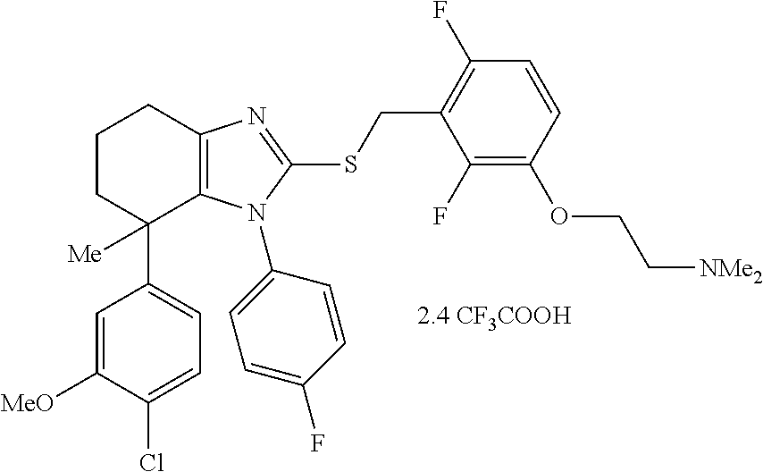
C1=C(Cl)C([MeO])=CC(C2([Me])C3=C(CCC2)N=C(SCC2=C(F)C=CC(OCC[NMe2])=C2F)N3C2=CC=C(F)C=C2)=C1
